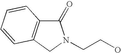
C1(=O)C2=C(CN1CCO)C=CC=C2
